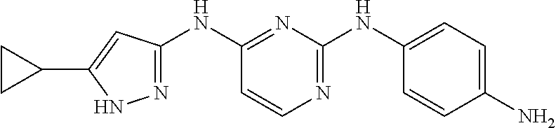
C1=CN=C(NC2=CC=C(N)C=C2)N=C1NC1=NNC(C2CC2)=C1
